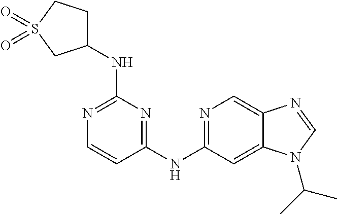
C1=CC(NC2=NC=C3C(=C2)N(C(C)C)C=N3)=NC(NC2CCS(=O)(=O)C2)=N1
